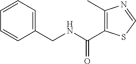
C1(CNC(=O)C2=C(C)N=CS2)=CC=CC=C1
